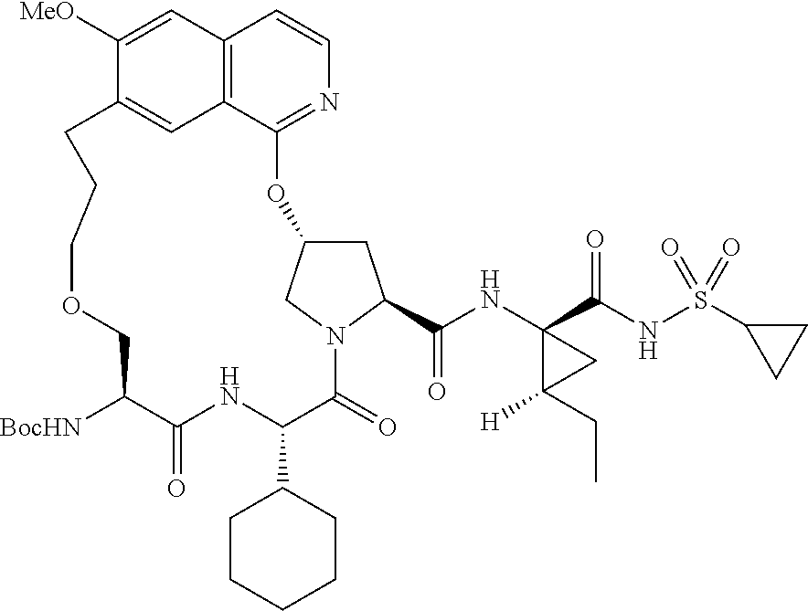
[BocHN]C1C(=O)NC(C2CCCCC2)C(=O)N2C(C(=O)NC3(C(=O)NS(C4CC4)(=O)=O)C(CC)([H])C3)CC(C2)OC2=NC=CC3=C2C=C(C([MeO])=C3)CCCOC1
